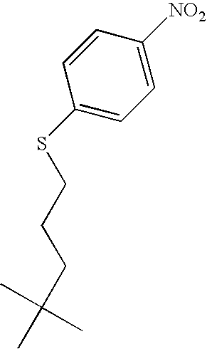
C1=CC(SCCCC(C)(C)C)=CC=C1[NO2]
